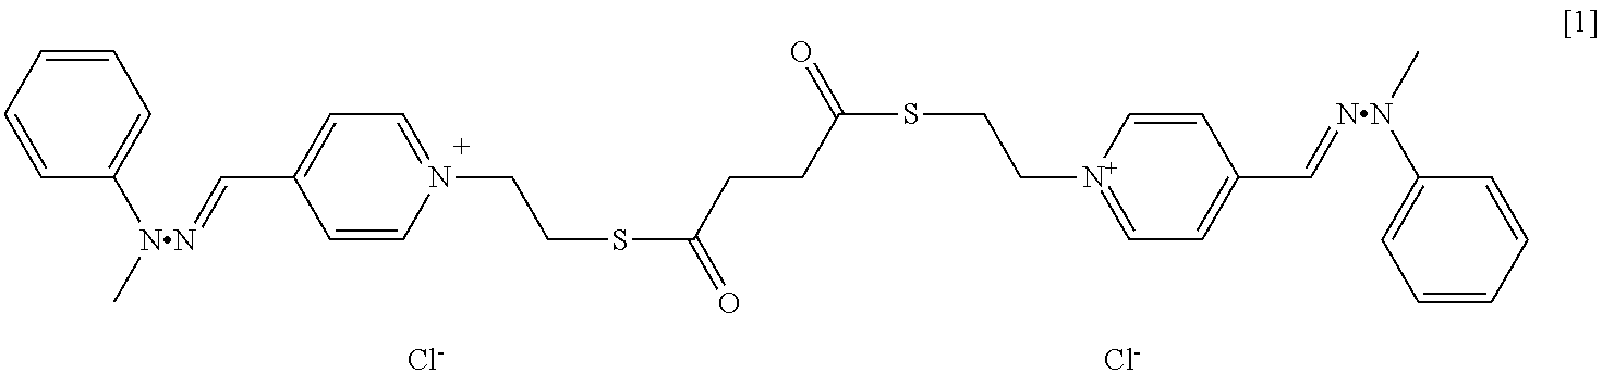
C1=CC([NN](C)=CC2=CC=N(CCSC(=O)CCC(SCC[N+]3=CC=C(C=[NN](C)C4=CC=CC=C4)C=C3)=O)C=C2)=CC=C1.[Cl-].[Cl-]
